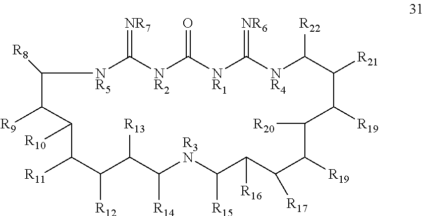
[NR5]1C(=[NR7])[NR2]C(=O)[NR1]C(=[NR6])[NR4]C([R22])C([R21])C([R19])C([R20])C([R19])C([R17])C([R16])C([R15])[R3N]C([R14])C([R13])C([R12])C([R11])C([R10])C([R9])C1[R8]
